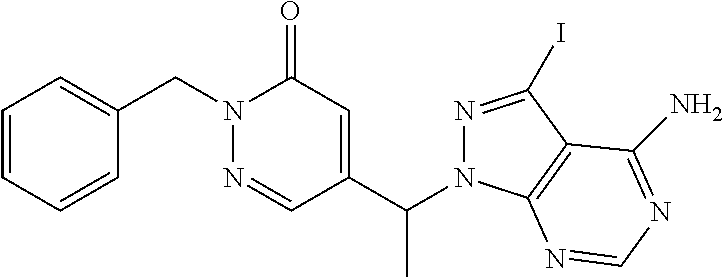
C1=NN(CC2=CC=CC=C2)C(=O)C=C1C(N1N=C(I)C2=C1N=CN=C2N)C
